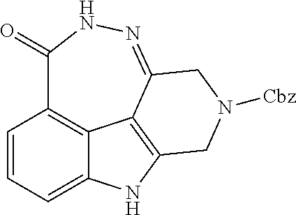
C1=CC=C2C3=C1C(=O)NN=C1CN([Cbz])CC(=C31)N2
